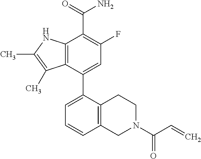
C12=C(NC(C)=C1C)C(C(=O)N)=C(F)C=C2C1=CC=CC2=C1CCN(C(C=C)=O)C2
